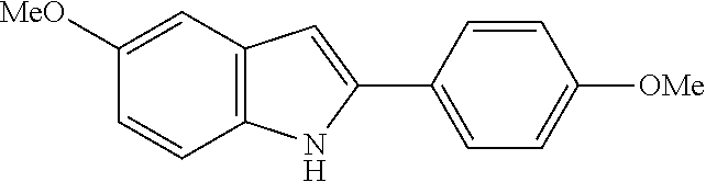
C12=C(C=C([MeO])C=C1)C=C(C1=CC=C([OMe])C=C1)N2
